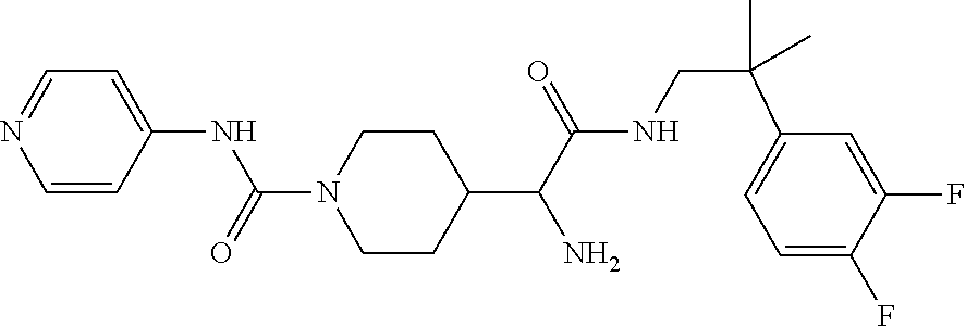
C1=CC(NC(N2CCC(C(C(NCC(C3=CC=C(F)C(F)=C3)(C)C)=O)N)CC2)=O)=CC=N1
